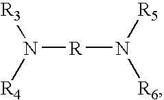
N([R]N([R5])[R6])([R3])[R4]
